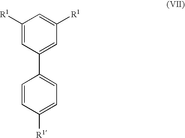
C1([R1])=CC(C2=CC=C([R1])C=C2)=CC([R1])=C1
